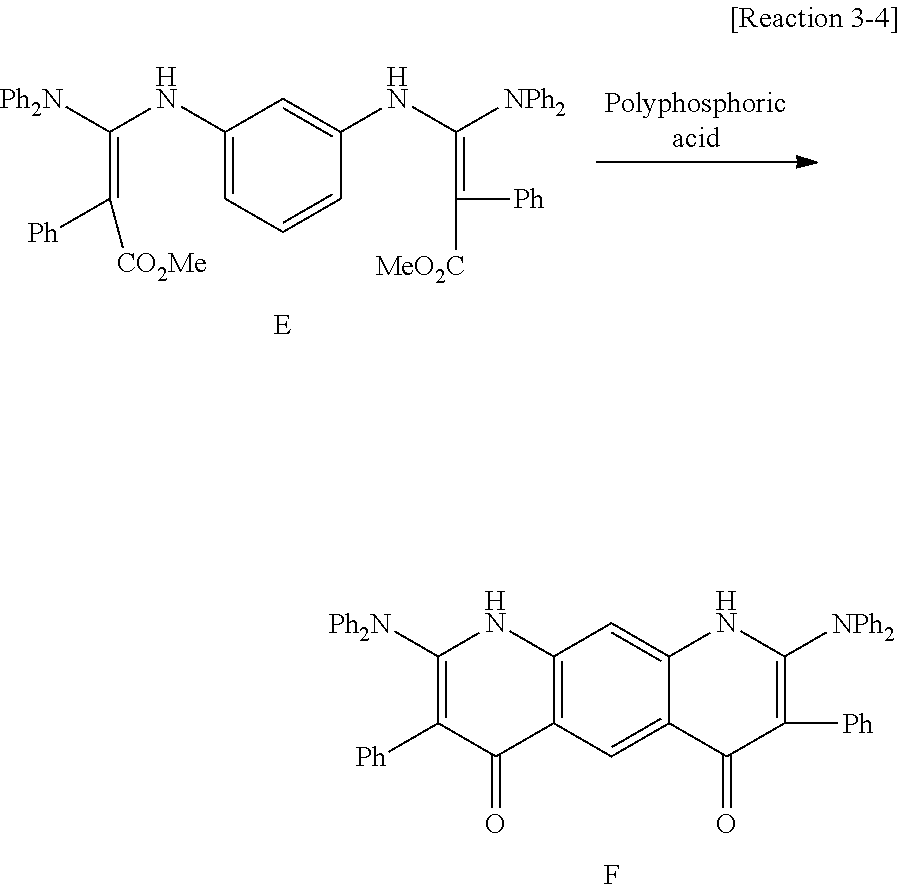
C1(NC([Ph2N])=C([Ph])[CO2Me])=CC=CC(NC([NPh2])=C([Ph])[MeO2C])=C1.[E].C1([Ph2N])=C([Ph])C(=O)C2=C(N1)C=C1C(=C2)C(=O)C([Ph])=C([NPh2])N1.F
